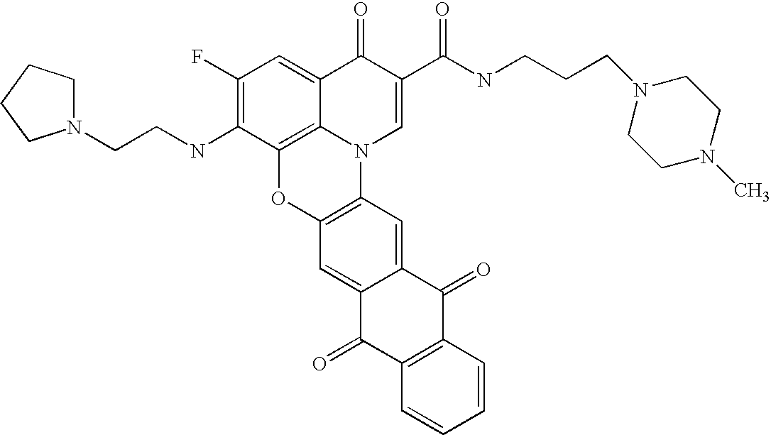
C1(F)=C(NCCN2CCCC2)C2=C3C(=C1)C(=O)C(C(=O)NCCCN1CCN(C)CC1)=CN3C1=C(O2)C=C2C(=C1)C(=O)C1=C(C2=O)C=CC=C1
